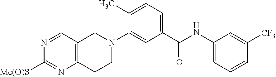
N1=CC2=C(N=C1[Me(O)S])CCN(C1=CC(C(NC3=CC=CC([CF3])=C3)=O)=CC=C1C)C2
